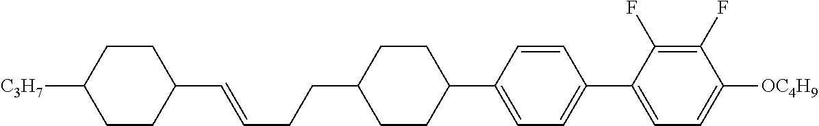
C1(C=CCCC2CCC(C3=CC=C(C4=CC=C([OC4H9])C(F)=C4F)C=C3)CC2)CCC([C3H7])CC1
